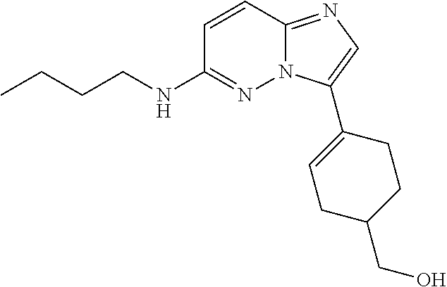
C1=CC2=NC=C(C3=CCC(CO)CC3)N2N=C1NCCCC
